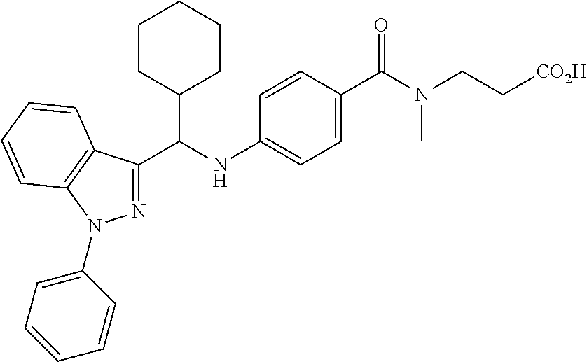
C12=C(C(C(NC3=CC=C(C(N(CC[CO2H])C)=O)C=C3)C3CCCCC3)=NN1C1=CC=CC=C1)C=CC=C2
